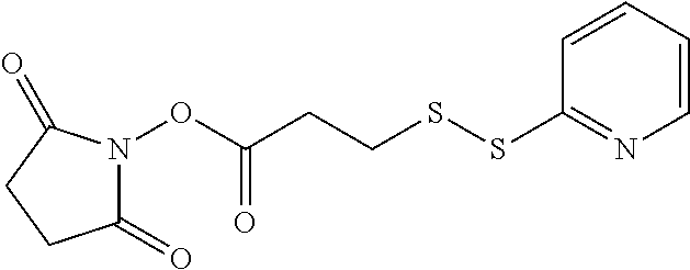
C1(=O)N(OC(CCSSC2=NC=CC=C2)=O)C(=O)CC1
